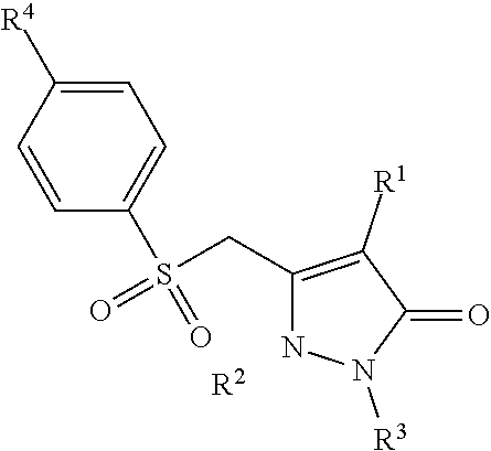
C1=CC(S(CC2=C([R1])C(=O)N([R3])N2)(=O)=O)=CC=C1[R4].[R2]
